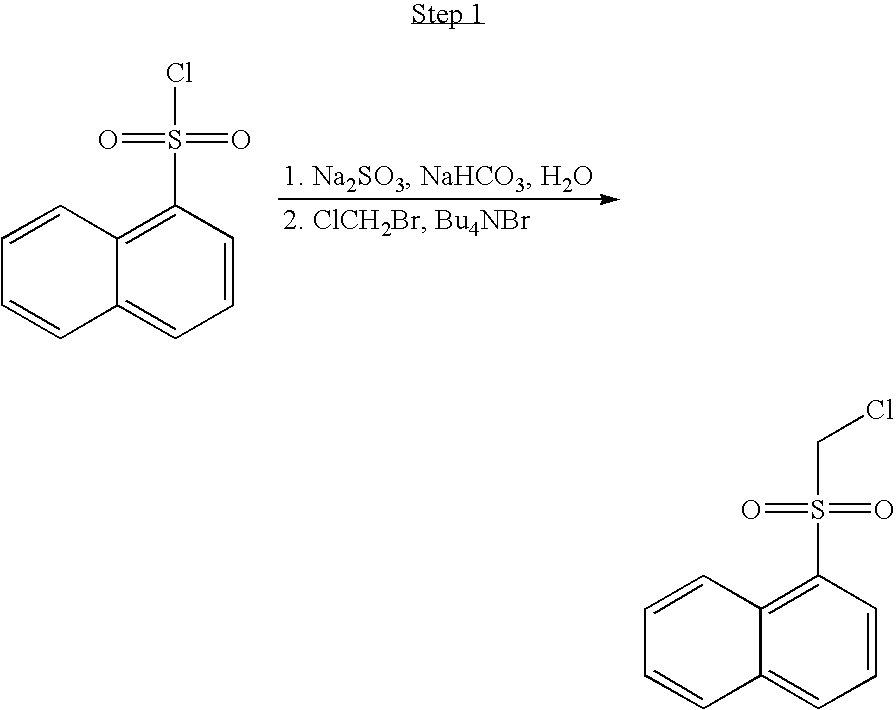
C1=CC2=C(S(=O)(=O)Cl)C=CC=C2C=C1.C1=CC2=C(S(=O)(=O)CCl)C=CC=C2C=C1
